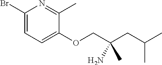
BrC1=CC=C(OCC(CC(C)C)(N)C)C(C)=N1
